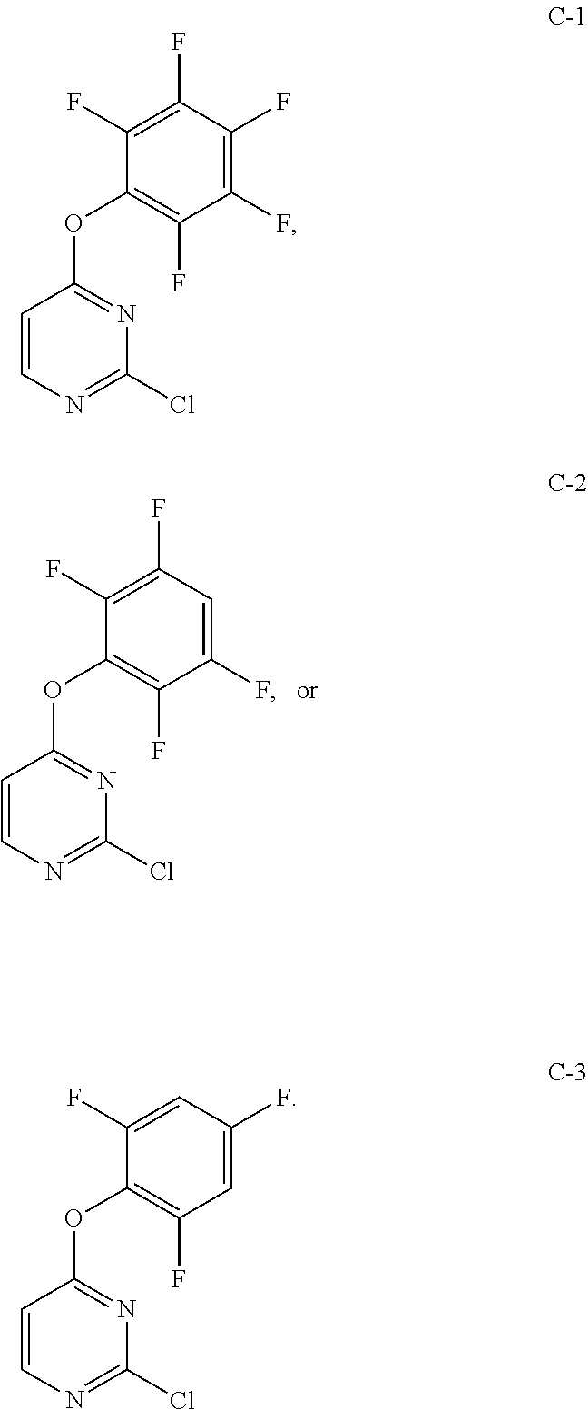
C1=CN=C(Cl)N=C1OC1=C(F)C(F)=CC(F)=C1F.C1=CN=C(Cl)N=C1OC1=C(F)C(F)=C(F)C(F)=C1F.C1=CN=C(Cl)N=C1OC1=C(F)C=C(F)C=C1F
